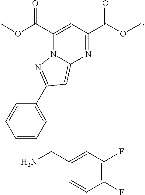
C1(C(OC)=O)=CC(C(OC)=O)=NC2=CC(C3=CC=CC=C3)=NN12.C1(CN)=CC(F)=C(F)C=C1
